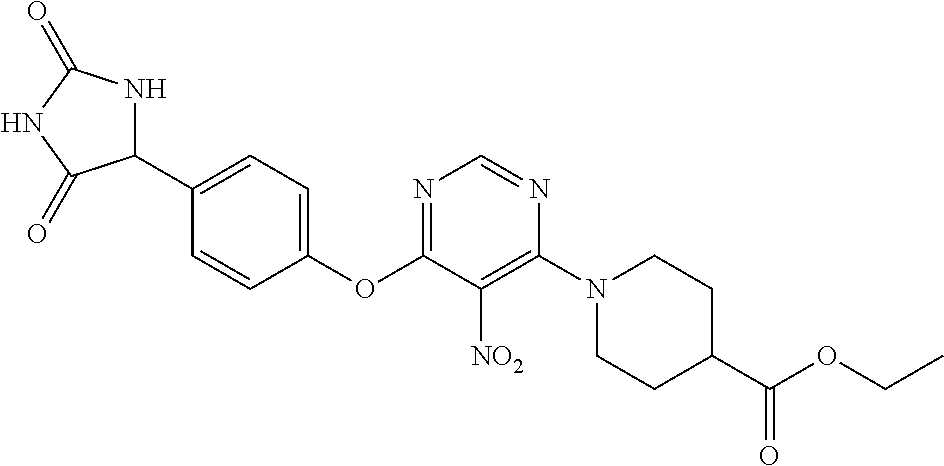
C1(OC2=NC=NC(N3CCC(C(OCC)=O)CC3)=C2[NO2])=CC=C(C2NC(=O)NC2=O)C=C1
